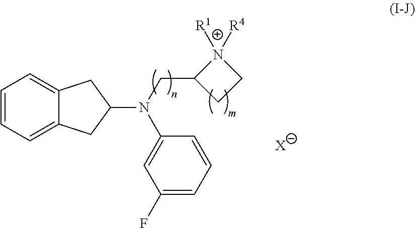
C1=CC=C2C(=C1)CC(N(CC1CCN1([R1])[R4])C1=CC(F)=CC=C1)C2.[X]
